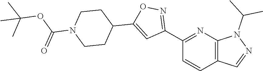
C1(C2=NOC(C3CCN(C(OC(C)(C)C)=O)CC3)=C2)=NC2=C(C=C1)C=NN2C(C)C
